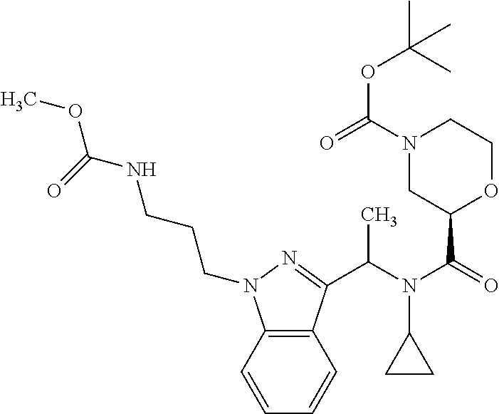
C12=C(C(C(N(C(=O)C3OCCN(C(=O)OC(C)(C)C)C3)C3CC3)C)=NN1CCCNC(OC)=O)C=CC=C2
